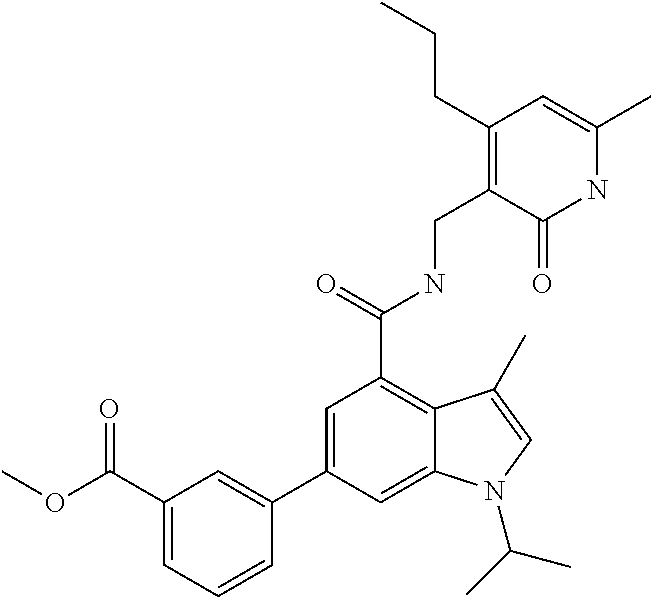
C1(C2=CC(C(NCC3=C(CCC)C=C(C)NC3=O)=O)=C3C(=C2)N(C(C)C)C=C3C)=CC(C(OC)=O)=CC=C1
